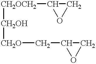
[CH2OCH2]([CH2OH][CH2O]CC1OC1)C1OC1
